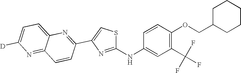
C1(C(F)(F)F)=C(OCC2CCCCC2)C=CC(NC2=NC(C3=NC4=CC=C([D])N=C4C=C3)=CS2)=C1
